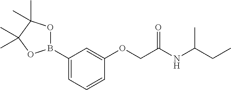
B1(C2=CC=CC(OCC(NC(CC)C)=O)=C2)OC(C)(C)C(C)(C)O1
